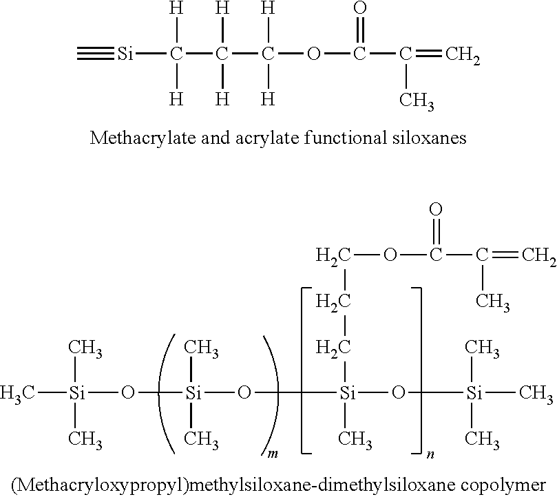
C#[Si]C(C(C(OC(C(C)=C)=O)([H])[H])([H])[H])([H])[H].C[Si](C)(C)O[Si](C)(C)O[Si](CCCOC(=O)C(=C)C)(C)O[Si](C)(C)C
